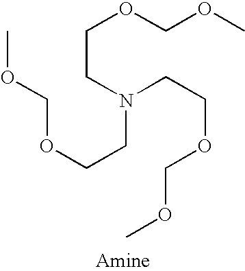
COCOCCN(CCOCOC)CCOCOC
